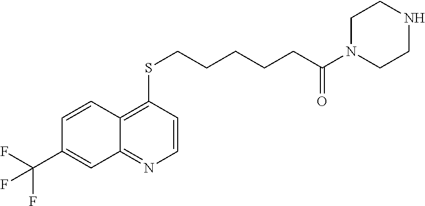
C12=NC=CC(SCCCCCC(N3CCNCC3)=O)=C1C=CC(C(F)(F)F)=C2
